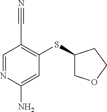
C1=NC(N)=CC(SC2COCC2)=C1C#N
